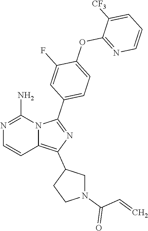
N1=C(N)N2C(=C(C3CN(C(C=C)=O)CC3)N=C2C2=CC=C(OC3=NC=CC=C3[CF3])C(F)=C2)C=C1
